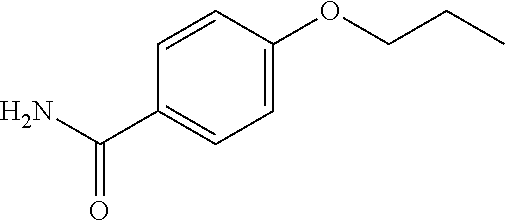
C1=CC(OCCC)=CC=C1C(N)=O
